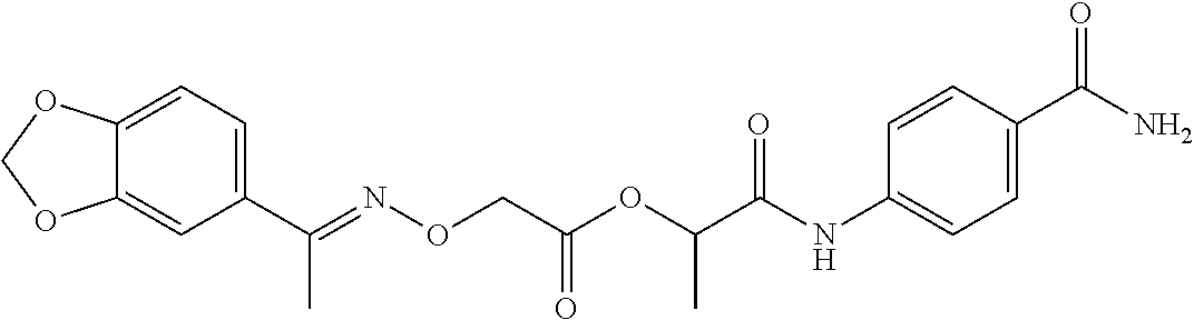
C12=CC=C(C(=NOCC(OC(C(NC3=CC=C(C(N)=O)C=C3)=O)C)=O)C)C=C1OCO2
